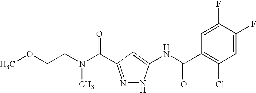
C(N(C(=O)C1=NNC(NC(C2=C(Cl)C=C(F)C(F)=C2)=O)=C1)C)COC
